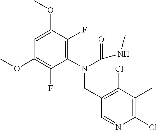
C1=C(OC)C(F)=C(N(CC2=C(Cl)C(C)=C(Cl)N=C2)C(NC)=O)C(F)=C1OC
